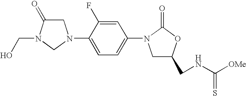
C1C(=O)N(CO)CN1C1=CC=C(N2CC(CNC([OMe])=S)OC2=O)C=C1F
